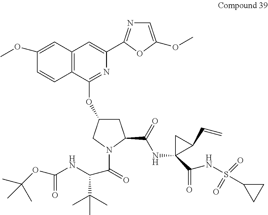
C12=C(C(OC3CC(C(=O)NC4(C(NS(C5CC5)(=O)=O)=O)CC4C=C)N(C(C(NC(=O)OC(C)(C)C)C(C)(C)C)=O)C3)=NC(C3=NC=C(OC)O3)=C1)C=CC(OC)=C2
